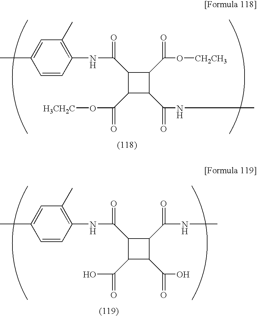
C1(C(=O)NC2=C(C)C=C(C)C=C2)C(C(=O)O[H3CH2C])C(C(=O)NC)C1C(=O)O[CH2CH3].C1(C(=O)NC2=C(C)C=C(C)C=C2)C(C(=O)O)C(C(=O)O)C1C(=O)NC
